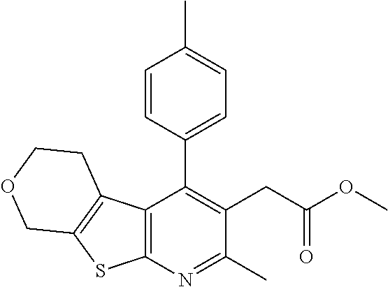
C12=C(N=C(C)C(CC(OC)=O)=C1C1=CC=C(C)C=C1)SC1=C2CCOC1
